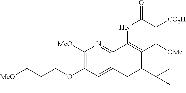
C12=C(NC(=O)C([CO2H])=C1[OMe])C1=NC([MeO])=C(OCCC[MeO])C=C1CC2C(C)(C)C
